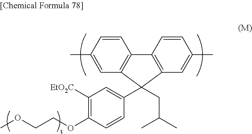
C1=C(C)C=CC2=C1C(C1=CC([EtO2C])=C(OCCOC)C=C1)(CC(C)C)C1=C2C=CC(C)=C1
